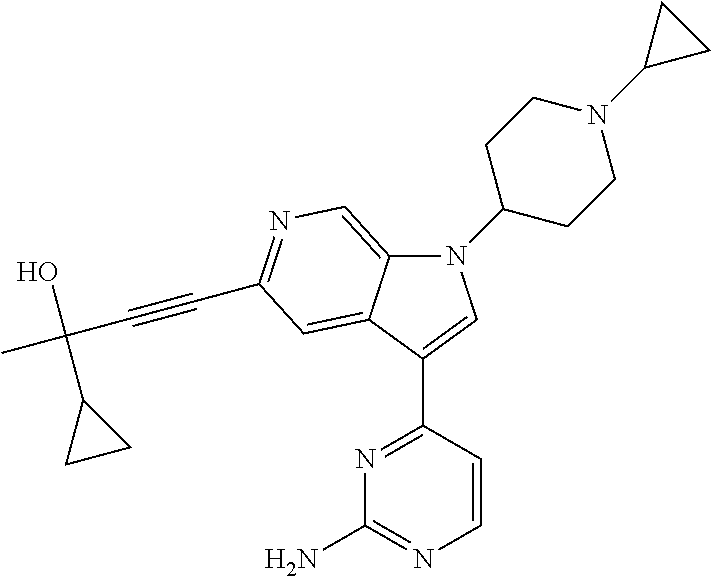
N1(C2CCN(C3CC3)CC2)C2=CN=C(C#CC(C)(O)C3CC3)C=C2C(C2=NC(N)=NC=C2)=C1
